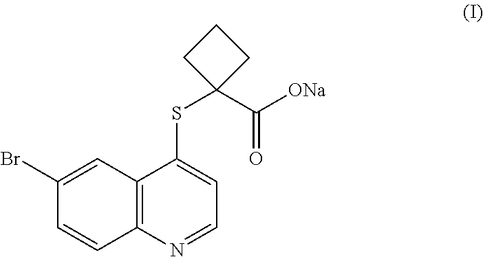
C12=C(N=CC=C1SC1(C([ONa])=O)CCC1)C=CC(Br)=C2
